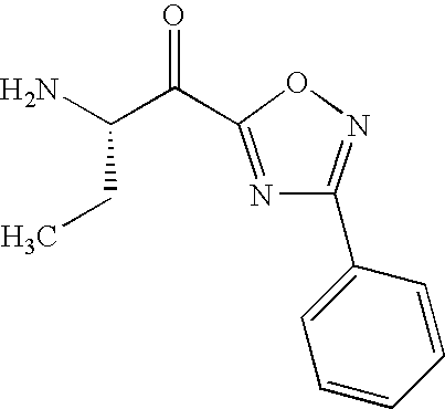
NC(C(=O)C1=NC(C2=CC=CC=C2)=NO1)CC
